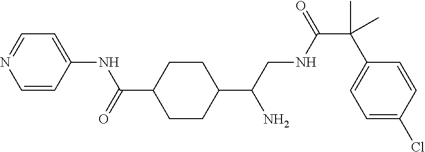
C1=CC(NC(=O)C2CCC(C(CNC(C(C3=CC=C(Cl)C=C3)(C)C)=O)N)CC2)=CC=N1
